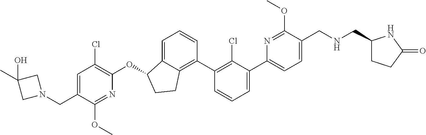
O(C1C2=CC=CC(C3=C(Cl)C(C4=CC=C(CNCC5CCC(=O)N5)C(OC)=N4)=CC=C3)=C2CC1)C1=C(Cl)C=C(CN2CC(C)(O)C2)C(OC)=N1
